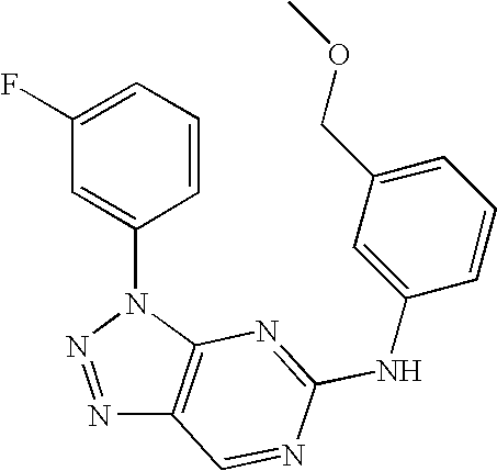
N1=NN(C2=CC(F)=CC=C2)C2=C1C=NC(NC1=CC(COC)=CC=C1)=N2
